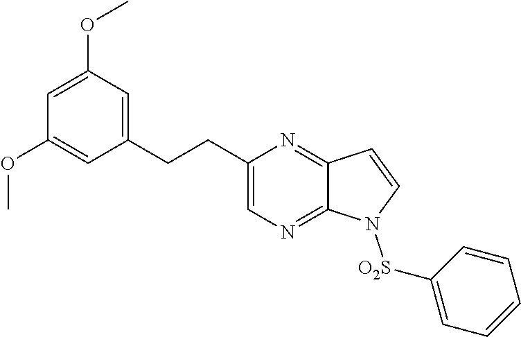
C1=C(OC)C=C(CCC2=CN=C3C(=N2)C=CN3[O2S]C2=CC=CC=C2)C=C1OC
